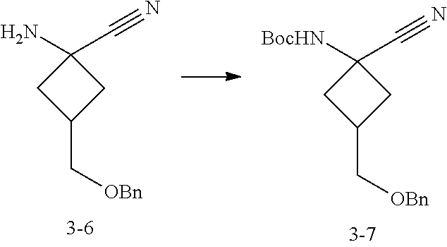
C1(N)(C#N)CC(C[OBn])C1.C1([BocHN])(C#N)CC(C[OBn])C1
